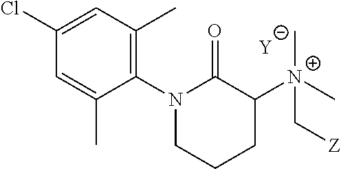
C1=C(C)C(N2C(=O)C([N+](C[Z])(C)C)CCC2)=C(C)C=C1Cl.[Y]
